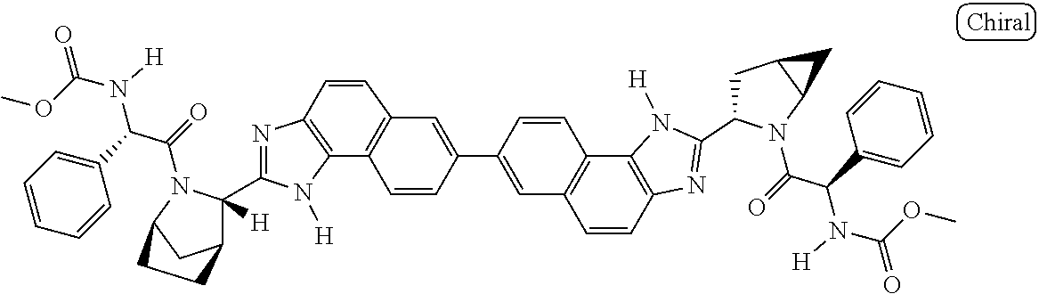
C12=C(N=C(C3([H])C4CC(N3C(=O)C(C3=CC=CC=C3)N(C(OC)=O)[H])CC4)N1[H])C=CC1=C2C=CC(C2=CC3=C(C4=C(N=C(C5CC6C(N5C(=O)C(C5=CC=CC=C5)N(C(OC)=O)[H])C6)N4[H])C=C3)C=C2)=C1
